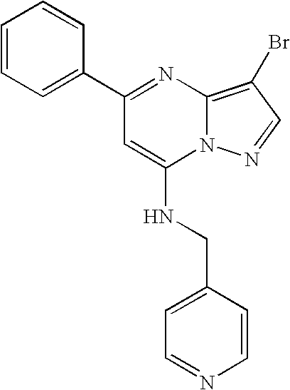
C1=NC=CC(CNC2=CC(C3=CC=CC=C3)=NC3=C(Br)C=NN23)=C1
